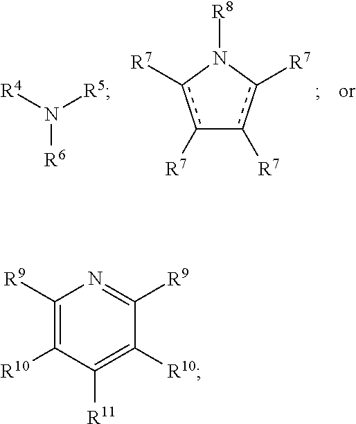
[R6]N([R4])[R5].[R7]c1c([R7])N([R8])c([R7])c-1[R7].C1([R9])=C([R10])C([R11])=C([R10])C([R9])=N1
